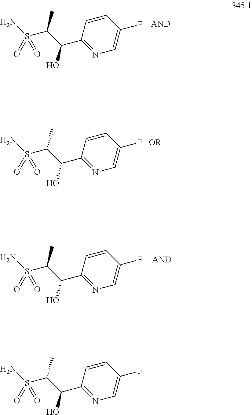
C1(C(C(C)S(N)(=O)=O)O)=NC=C(F)C=C1.C1(C(C(C)S(N)(=O)=O)O)=NC=C(F)C=C1.C1(C(C(C)S(N)(=O)=O)O)=NC=C(F)C=C1.C1(C(C(C)S(N)(=O)=O)O)=NC=C(F)C=C1
